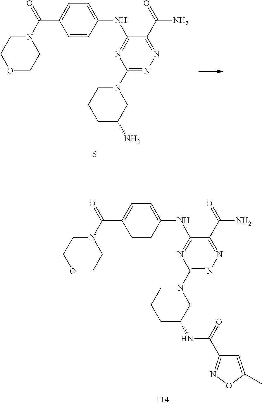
N(C1=NC(N2CCCC(N)C2)=NN=C1C(=O)N)C1=CC=C(C(N2CCOCC2)=O)C=C1.N(C1=NC(N2CCCC(NC(C3=NOC(C)=C3)=O)C2)=NN=C1C(=O)N)C1=CC=C(C(N2CCOCC2)=O)C=C1
